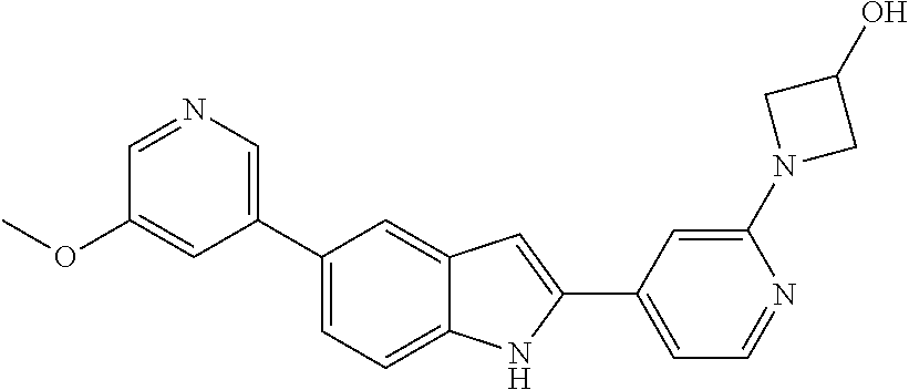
C1=NC=C(C2=CC=C3C(=C2)C=C(C2=CC=NC(N4CC(O)C4)=C2)N3)C=C1OC
